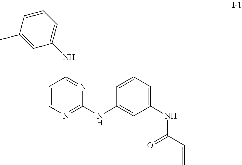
C1(NC2=NC(NC3=CC(NC(C=C)=O)=CC=C3)=NC=C2)=CC=CC(C)=C1
